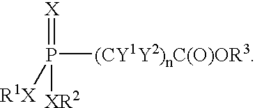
P([(CY1Y2)nC(O)OR3])(=[X])([XR2])[R1X]
